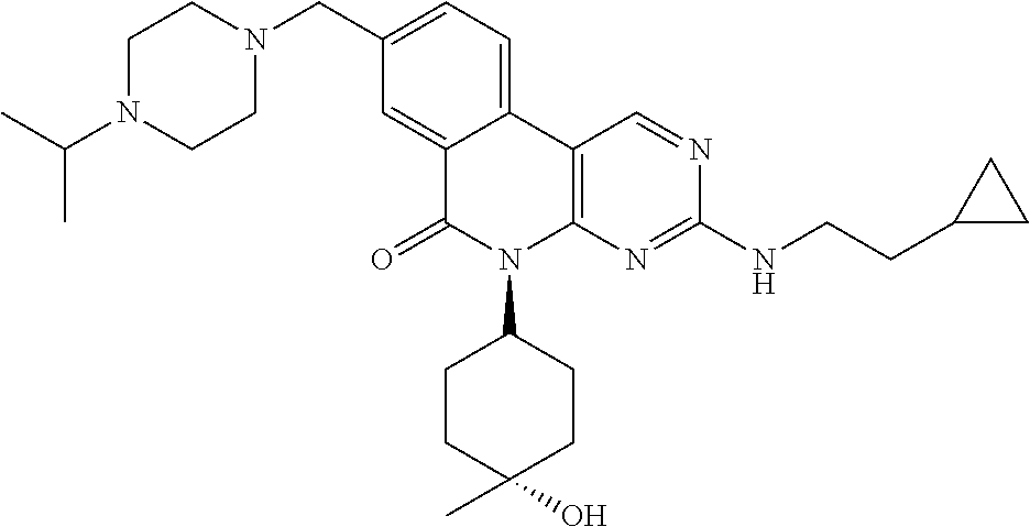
C12=CC(CN3CCN(C(C)C)CC3)=CC=C1C1=C(N(C3CCC(O)(C)CC3)C2=O)N=C(NCCC2CC2)N=C1
